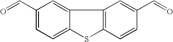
C1(C=O)=CC=C2C(=C1)C1=C(S2)C=CC(C=O)=C1
